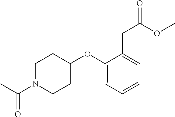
C1(OC2=CC=CC=C2CC(=O)OC)CCN(C(C)=O)CC1
